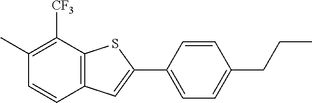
C1(C)=C([CF3])C2=C(C=C1)C=C(C1=CC=C(CCC)C=C1)S2
